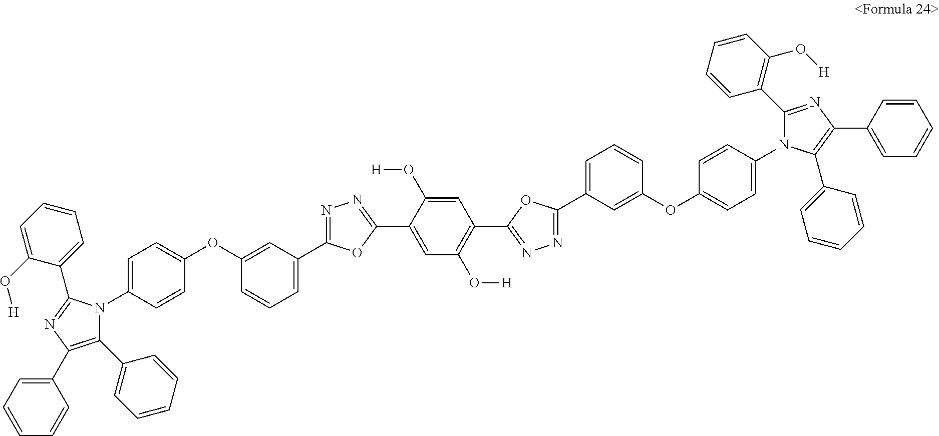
C1(C2=CC=CC=C2)=C(C2=CC=CC=C2)N=C(C2=CC=CC=C2O[H])N1C1=CC=C(OC2=CC(C3=NN=C(C4=CC(O[H])=C(C5=NN=C(C6=CC=CC(OC7=CC=C(N8C(C9=C(O[H])C=CC=C9)=NC(C9=CC=CC=C9)=C8C8=CC=CC=C8)C=C7)=C6)O5)C=C4O[H])O3)=CC=C2)C=C1
